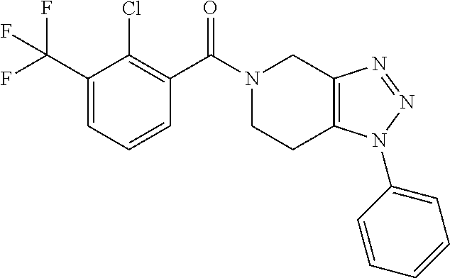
C1(C(F)(F)F)=CC=CC(C(N2CCC3=C(C2)N=NN3C2=CC=CC=C2)=O)=C1Cl
